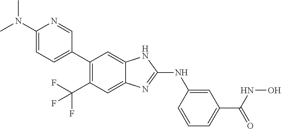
C1(N(C)C)=CC=C(C2=C(C(F)(F)F)C=C3C(=C2)NC(NC2=CC(C(NO)=O)=CC=C2)=N3)C=N1
